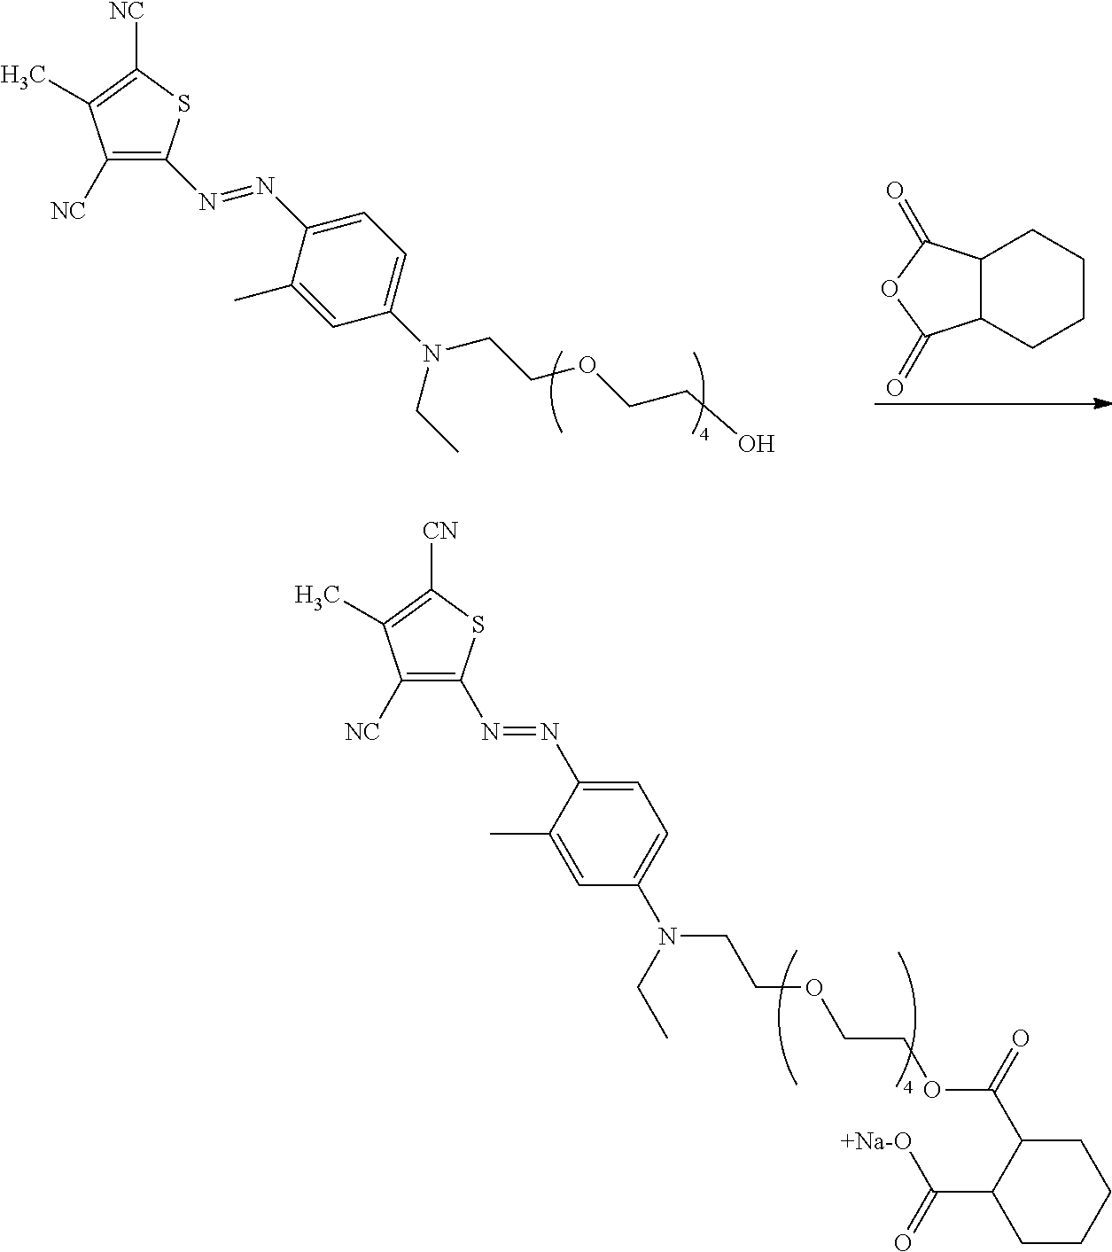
C1([NC])=C(N=NC2=CC=C(N(CC)CCOCCOC(=O)C3C(C(=O)[+Na-O])CCCC3)C=C2C)SC([CN])=C1C.C12C(C(=O)OC1=O)CCCC2.C1([NC])=C(N=NC2=CC=C(N(CCOCCO)CC)C=C2C)SC([NC])=C1C
